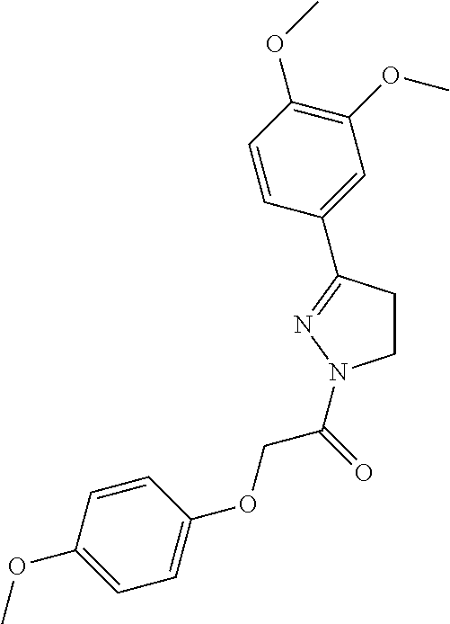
C1CC(C2=CC(OC)=C(OC)C=C2)=NN1C(COC1=CC=C(OC)C=C1)=O
